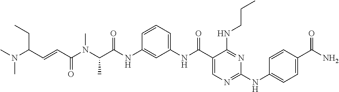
C1(NC(=O)C(N(C(C=CC(N(C)C)CC)=O)C)C)=CC(NC(C2=CN=C(NC3=CC=C(C(N)=O)C=C3)N=C2NCCC)=O)=CC=C1
